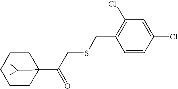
C12CC3(C(CSCC4=C(Cl)C=C(Cl)C=C4)=O)CC(C1)CC(C2)C3
